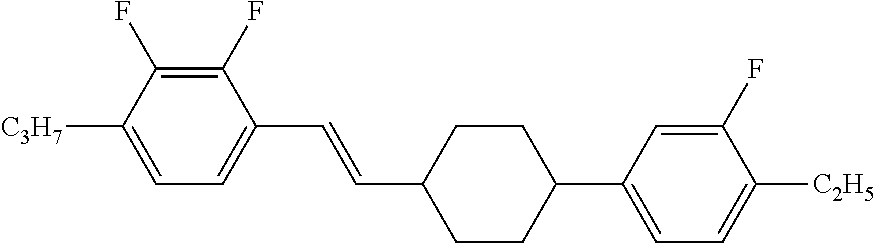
C1(F)=C(F)C([C3H7])=CC=C1C=CC1CCC(C2=CC=C([C2H5])C(F)=C2)CC1
